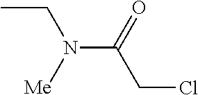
CCN(C(=O)CCl)[Me]
